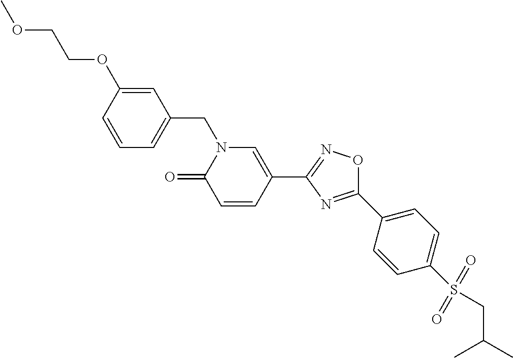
C1=CC(OCCOC)=CC(CN2C(=O)C=CC(C3=NOC(C4=CC=C(S(CC(C)C)(=O)=O)C=C4)=N3)=C2)=C1
